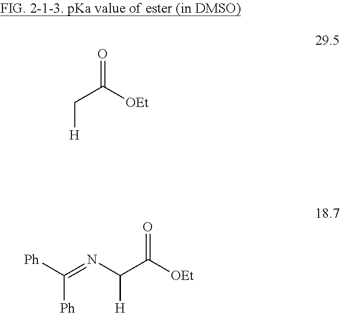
[H]CC([OEt])=O.O=C([OEt])C(N=C([Ph])[Ph])[H]
